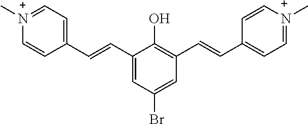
C1(C=CC2=CC=[N+](C)C=C2)=CC(Br)=CC(C=CC2=CC=[N+](C)C=C2)=C1O
